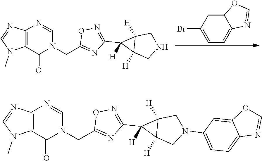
C12=CC(Br)=CC=C1N=CO2.C12=C(C(=O)N(CC3=NC(C4([H])C5([H])C4([H])CNC5)=NO3)C=N1)N(C)C=N2.C12=C(C(=O)N(CC3=NC(C4([H])C5([H])C4([H])CN(C4=CC=C6C(=C4)OC=N6)C5)=NO3)C=N1)N(C)C=N2
